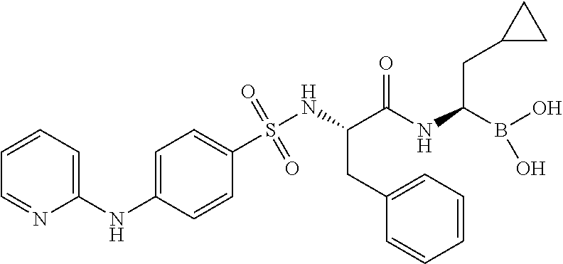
O=S(NC(C(NC(B(O)O)CC1CC1)=O)CC1=CC=CC=C1)(=O)C1=CC=C(NC2=CC=CC=N2)C=C1
